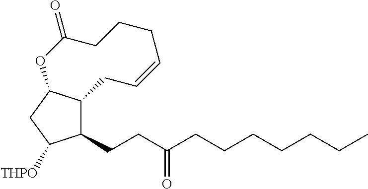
C(CC(CCCCCCC)=O)C1C2C(CC1[THPO])OC(=O)CCCC=CC2
